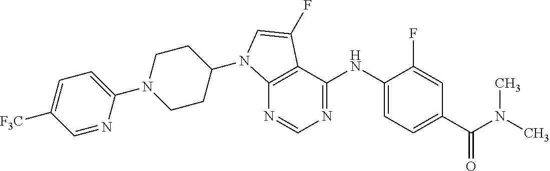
C12=C(C(NC3=CC=C(C(=O)N(C)C)C=C3F)=NC=N1)C(F)=CN2C1CCN(C2=CC=C([F3C])C=N2)CC1
